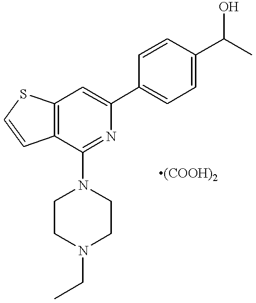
C12=C(C(N3CCN(CC)CC3)=NC(C3=CC=C(C(O)C)C=C3)=C1)C=CS2
